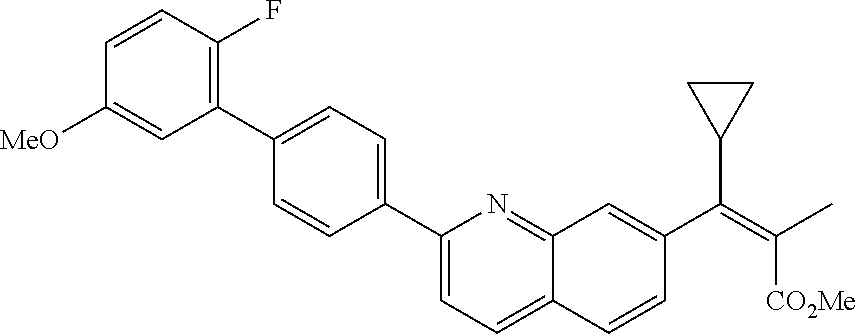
C1(C2=C(F)C=CC([MeO])=C2)=CC=C(C2=CC=C3C(=N2)C=C(C(=C(C)[CO2Me])C2CC2)C=C3)C=C1
